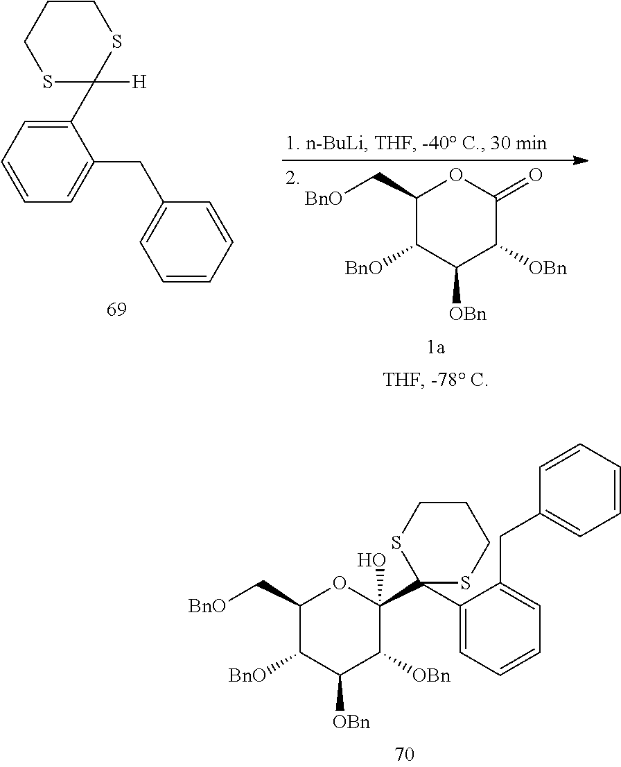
C1=CC=CC(CC2=CC=CC=C2C2([H])SCCCS2)=C1.C1(C[BnO])C([BnO])C([OBn])C([OBn])C(=O)O1.C1(C[BnO])C([BnO])C([OBn])C([OBn])C(O)(C2(C3=CC=CC=C3CC3=CC=CC=C3)SCCCS2)O1
